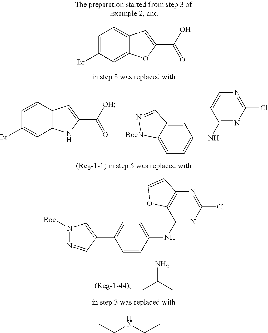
C12=C(C=CC(Br)=C1)C=C(C([OH])=O)N2.C1=C2C(=CC=C1NC1=NC(Cl)=NC=C1)[BocN]N=C2.CCNCC.NC(C)C.C12=CC(Br)=CC=C1C=C(C(O)=O)O2.C1=C(NC2=NC(Cl)=NC3=C2OC=C3)C=CC(C2=CN([Boc])N=C2)=C1
